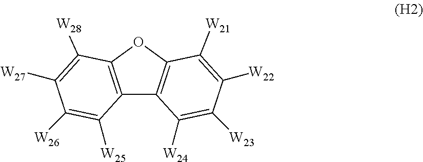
O1C2=C(C3=C1C([W28])=C([W27])C([W26])=C3[W25])C([W24])=C([W23])C([W22])=C2[W21]
